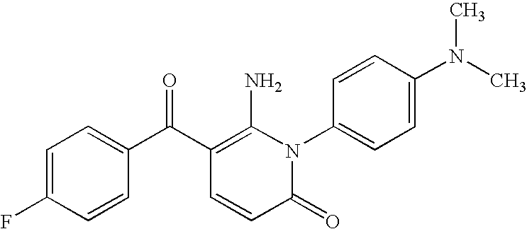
C1=C(F)C=CC(C(C2=C(N)N(C3=CC=C(N(C)C)C=C3)C(=O)C=C2)=O)=C1
